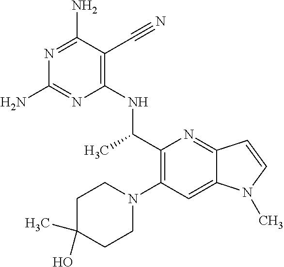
N1=C(N)C(C#N)=C(NC(C2=C(N3CCC(O)(C)CC3)C=C3C(=N2)C=CN3C)C)N=C1N
